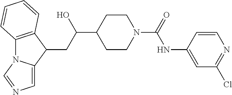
C12=C(C(CC(C3CCN(C(=O)NC4=CC(Cl)=NC=C4)CC3)O)C3=CN=CN13)C=CC=C2
